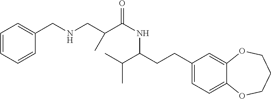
C1(CCC(C(C)C)NC(=O)C(CNCC2=CC=CC=C2)C)=CC=C2C(=C1)OCCCO2
